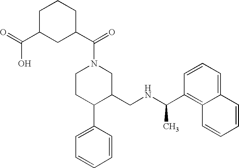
C1CC(C2=CC=CC=C2)C(CNC(C)C2=C3C(=CC=C2)C=CC=C3)CN1C(=O)C1CCCC(C(O)=O)C1
